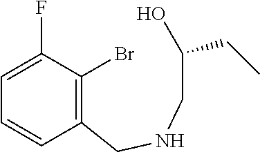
C1(CNCC(CC)O)=C(Br)C(F)=CC=C1
